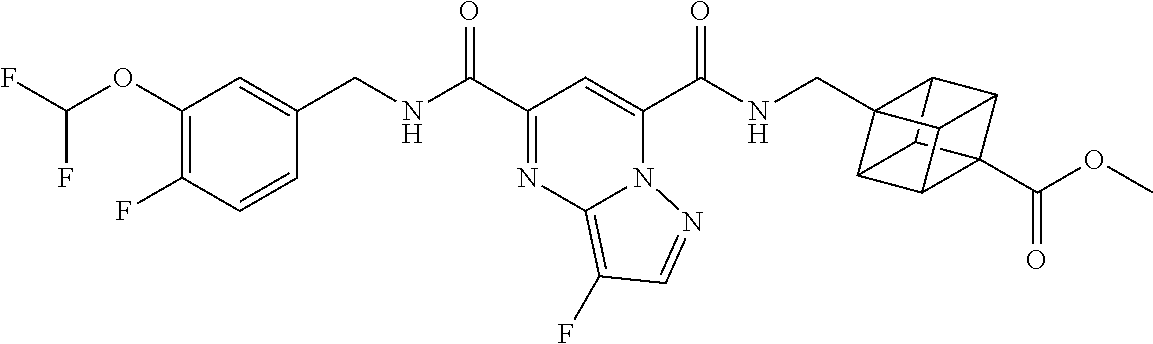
C(C1=NC2=C(F)C=NN2C(C(=O)NCC23C4C5C2C2C5(C(OC)=O)C4C32)=C1)(=O)NCC1=CC(OC(F)F)=C(F)C=C1
